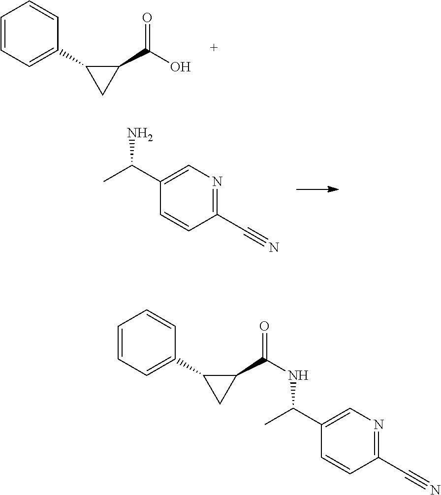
C1(C(O)=O)C(C2=CC=CC=C2)C1.C1(C(C)N)=CN=C(C#N)C=C1.C1(C(NC(C)C2=CN=C(C#N)C=C2)=O)C(C2=CC=CC=C2)C1
